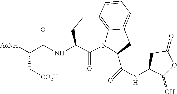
N12C3=C(CCC(NC(C([AcNH])C[CO2H])=O)C1=O)C=CC=C3CC2C(NC1C(O)OC(=O)C1)=O
